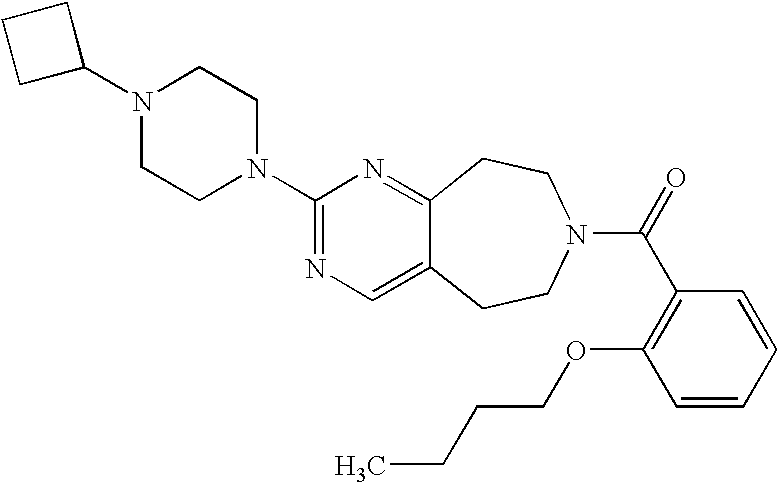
C1C(N2CCN(C3=NC=C4C(=N3)CCN(C(=O)C3=C(OCCCC)C=CC=C3)CC4)CC2)CC1
